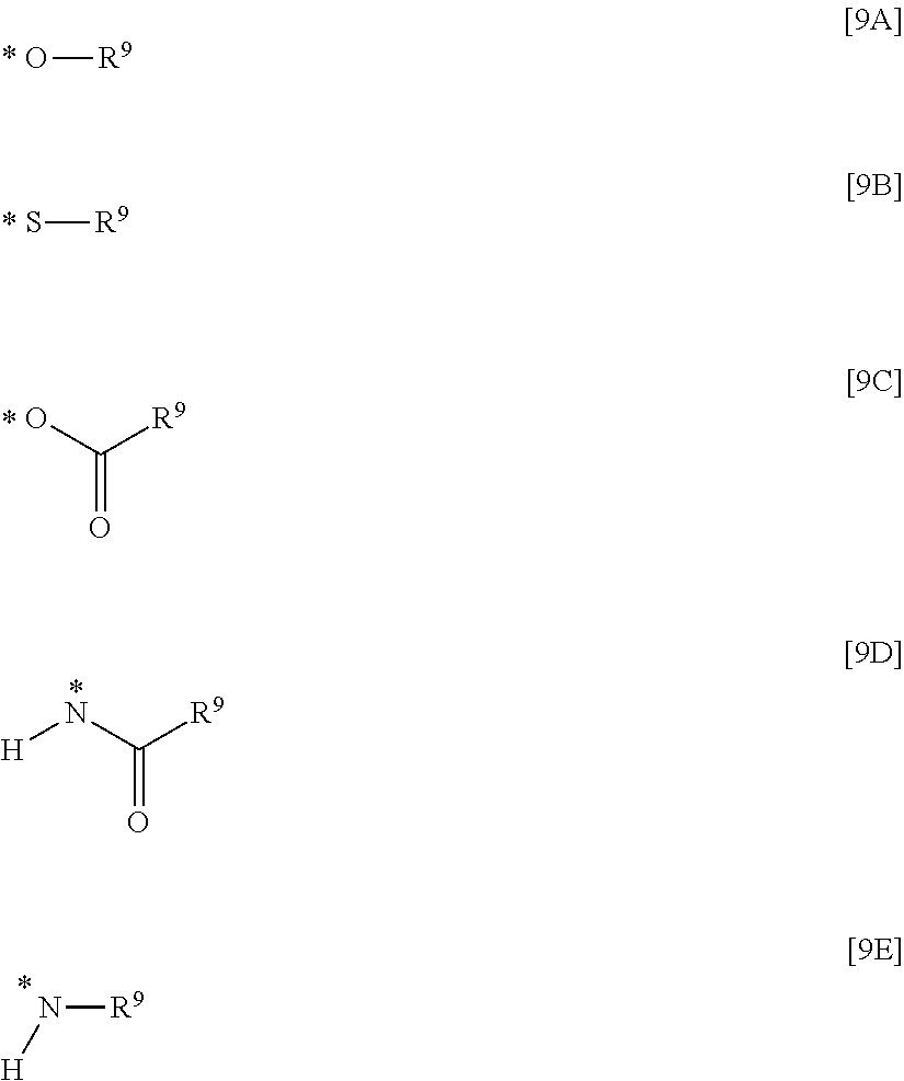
N([R9])[H].N(C([R9])=O)[H].O[R9].S[R9].OC([R9])=O
